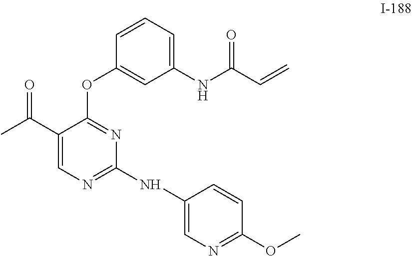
C1(C(C)=O)=CN=C(NC2=CN=C(OC)C=C2)N=C1OC1=CC(NC(=O)C=C)=CC=C1
